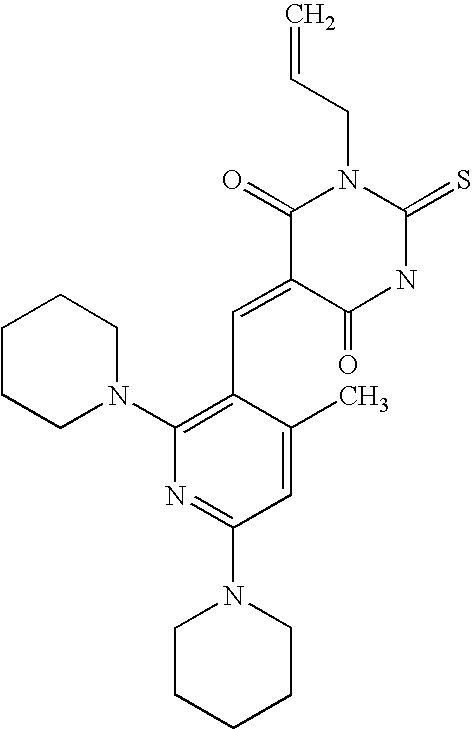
C=CCN1C(=O)C(=CC2=C(N3CCCCC3)N=C(N3CCCCC3)C=C2C)C(=O)NC1=S
